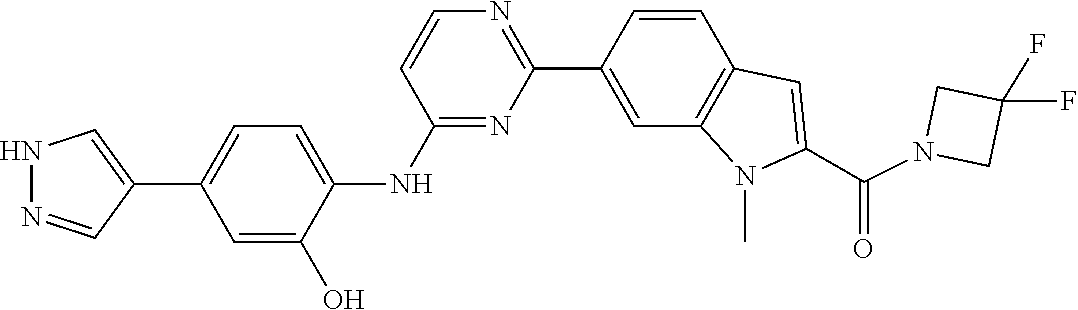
C1(F)(F)CN(C(C2=CC3=C(C=C(C4=NC=CC(NC5=CC=C(C6=CNN=C6)C=C5O)=N4)C=C3)N2C)=O)C1
